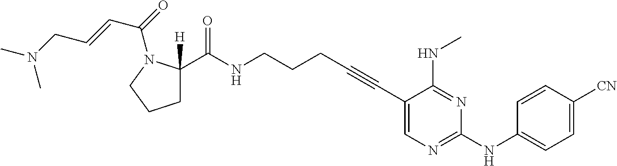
C(NCCCC#CC1=CN=C(NC2=CC=C([CN])C=C2)N=C1NC)(=O)C1([H])CCCN1C(=O)C=CCN(C)C
